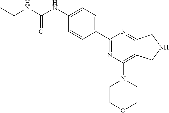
C1(NC(NCC)=O)=CC=C(C2=NC(N3CCOCC3)=C3C(=N2)CNC3)C=C1
